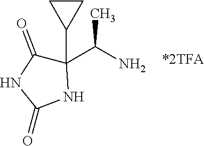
C1(C(C)N)(C2CC2)C(=O)NC(=O)N1
